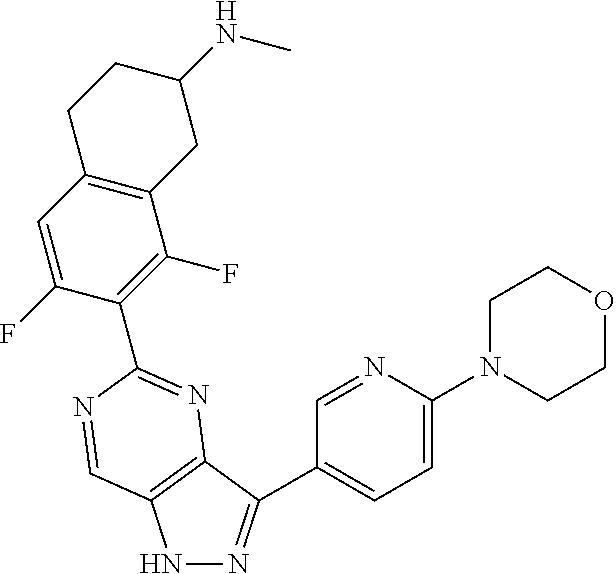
N1N=C(C2=CC=C(N3CCOCC3)N=C2)C2=C1C=NC(C1=C(F)C3=C(C=C1F)CCC(NC)C3)=N2
